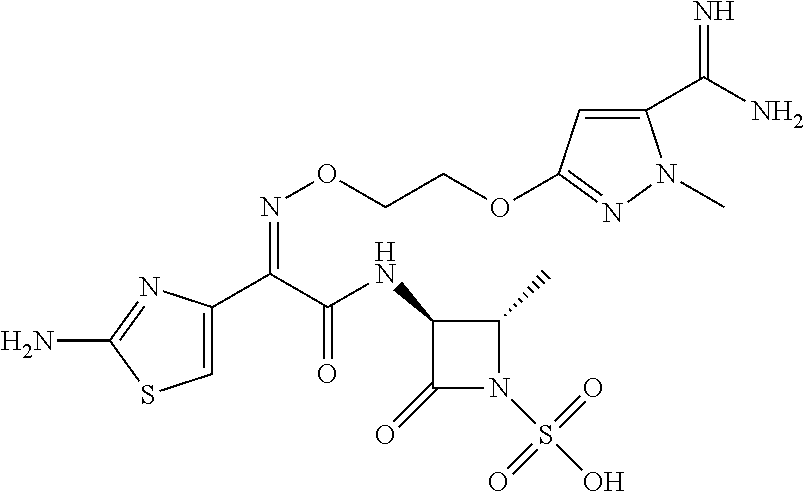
C1=C(C(C(NC2C(=O)N(S(O)(=O)=O)C2C)=O)=NOCCOC2=NN(C)C(C(N)=N)=C2)N=C(N)S1
